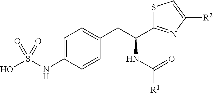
C1=C(NS(O)(=O)=O)C=CC(CC(NC([R1])=O)C2=NC([R2])=CS2)=C1
